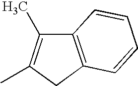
C12=C(CC(C)=C1C)C=CC=C2
